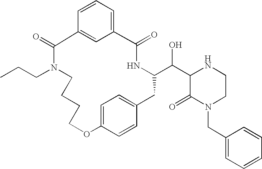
C1=CC=C2C=C1C(=O)N(CCC)CCCCOC1=CC=C(C=C1)CC(C(C1C(=O)N(CC3=CC=CC=C3)CCN1)O)NC2=O
